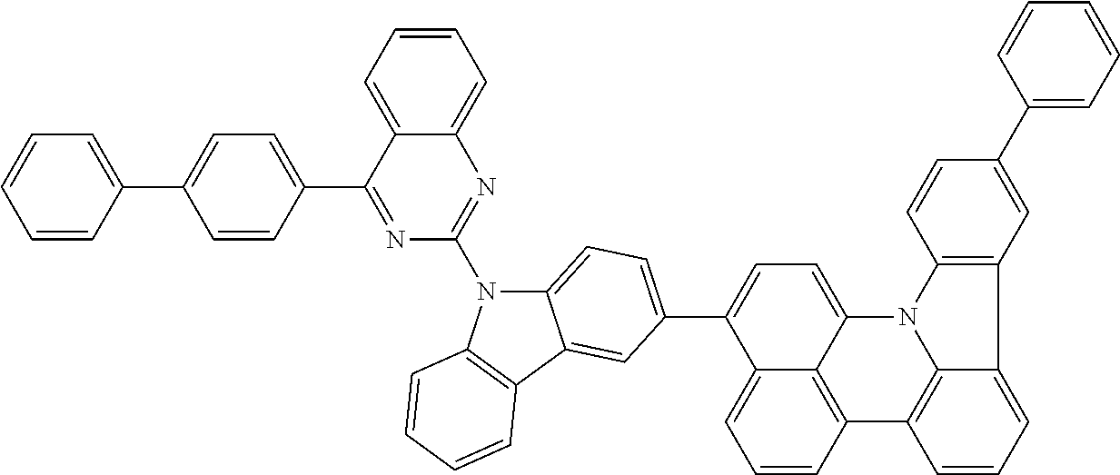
C1=CC=CC(C2=CC=C(C3=NC(N4C5=CC=C(C6=CC=C7C8=C(C=CC=C68)C6=C8N7C7=C(C8=CC=C6)C=C(C6=CC=CC=C6)C=C7)C=C5C5=C4C=CC=C5)=NC4=CC=CC=C34)C=C2)=C1
